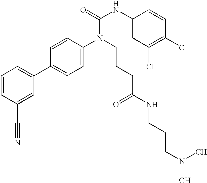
C1=CC(C#N)=CC(C2=CC=C(N(C(NC3=CC(Cl)=C(Cl)C=C3)=O)CCCC(NCCCN(C)C)=O)C=C2)=C1
